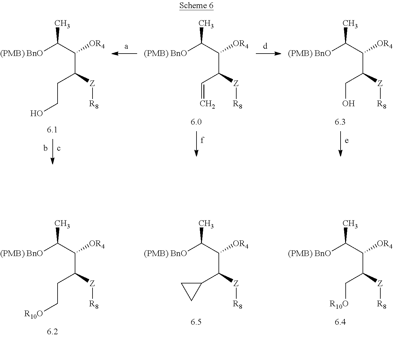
[(PMB) BnO]C(C(C(CCO)[Z][R8])[OR4])C.[(PMB) BnO]C(C(C(C=C)[Z][R8])[OR4])C.[(PMB) BnO]C(C(C(CO)[Z][R8])[OR4])C.[(PMB) BnO]C(C(C(CC[R10O])[Z][R8])[OR4])C.[(PMB) BnO]C(C(C(C1CC1)[Z][R8])[OR4])C.[(PMB) BnO]C(C(C(C[R10O])[Z][R8])[OR4])C
